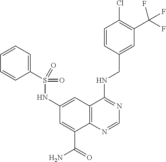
C1=C(CNC2=NC=NC3=C2C=C(NS(=O)(=O)C2=CC=CC=C2)C=C3C(=O)N)C=CC(Cl)=C1C(F)(F)F
